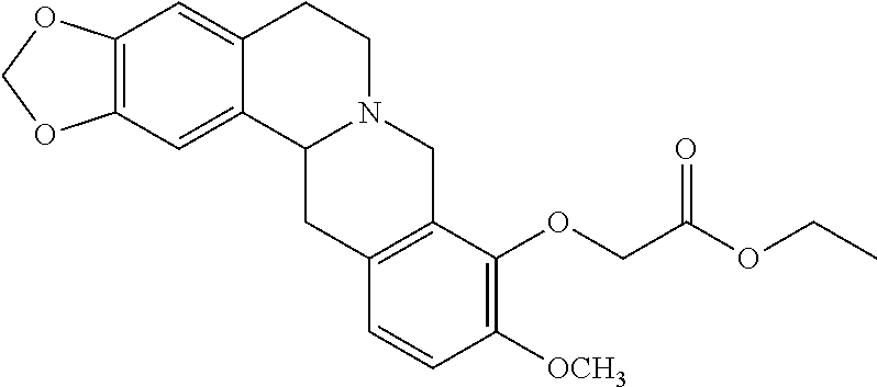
C12=C(C=C3C(=C1)C1N(CC3)CC3=C(C1)C=CC([OCH3])=C3OCC(OCC)=O)OCO2
